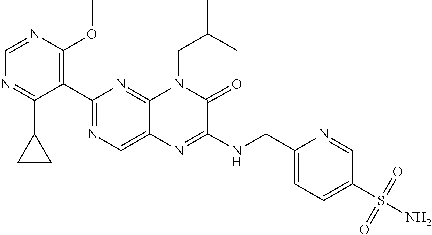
C1=NC(OC)=C(C2=NC=C3C(=N2)N(CC(C)C)C(=O)C(NCC2=CC=C(S(=O)(=O)N)C=N2)=N3)C(C2CC2)=N1
